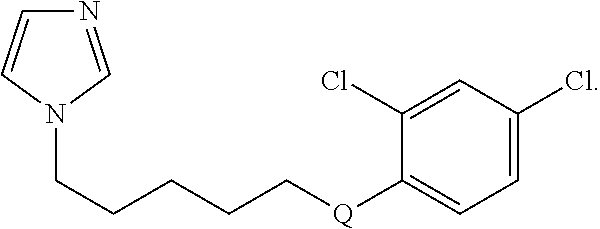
N1=CN(CCCCC[Q]C2=CC=C(Cl)C=C2Cl)C=C1
